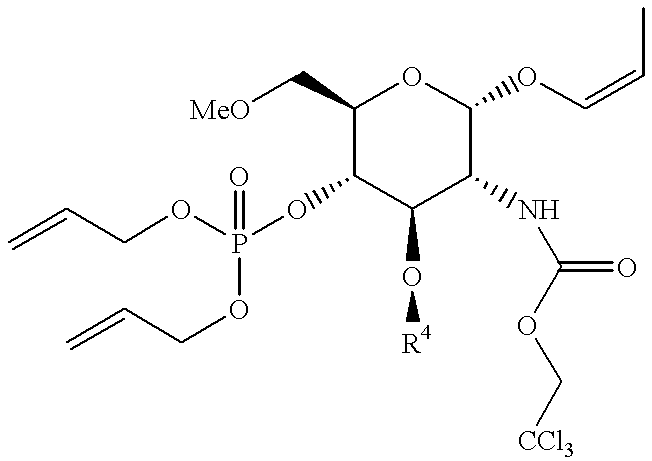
C1(C[MeO])C(OP(OCC=C)(OCC=C)=O)C(O[R4])C(NC(=O)OC[CCl3])C(OC=CC)O1
